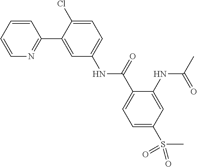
C1=CC=CN=C1C1=CC(NC(C2=CC=C(S(C)(=O)=O)C=C2NC(C)=O)=O)=CC=C1Cl
